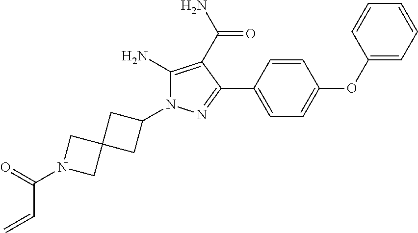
C1(OC2=CC=C(C3=NN(C4CC5(C4)CN(C(=O)C=C)C5)C(N)=C3C(N)=O)C=C2)=CC=CC=C1
